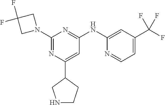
C1(N2CC(F)(F)C2)=NC(C2CCNC2)=CC(NC2=CC(C(F)(F)F)=CC=N2)=N1
